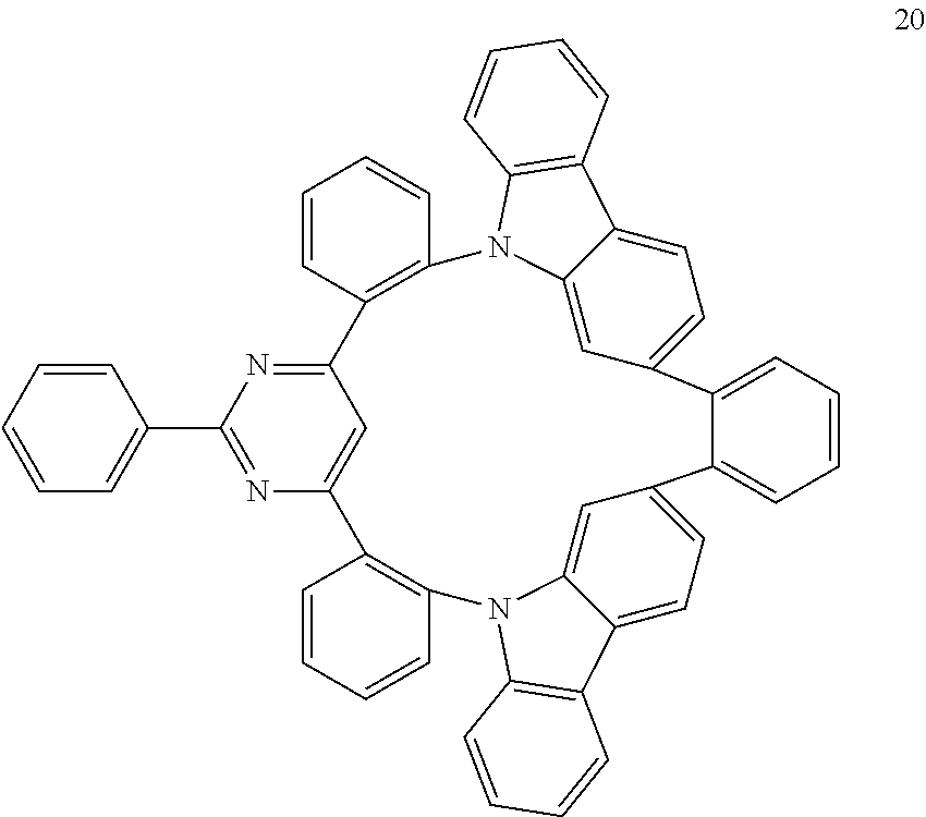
C12=NC(C3=CC=CC=C3)=NC(=C1)C1=C(C=CC=C1)N1C3=CC(=CC=C3C3=C1C=CC=C3)C1=CC=CC=C1C1=CC=C3C(=C1)N(C1=C3C=CC=C1)C1=C2C=CC=C1
